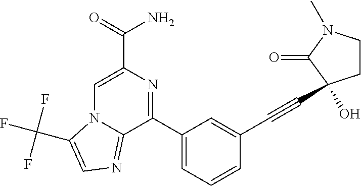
C1=C(C(=O)N)N=C(C2=CC=CC(C#CC3(O)CCN(C)C3=O)=C2)C2=NC=C(C(F)(F)F)N12
